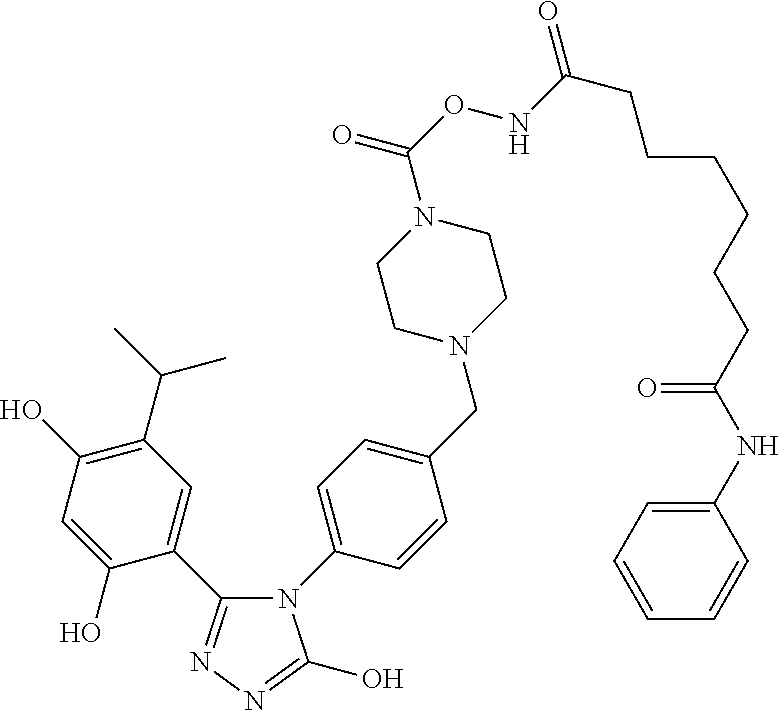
C1(C(C)C)=C(O)C=C(O)C(C2=NN=C(O)N2C2=CC=C(CN3CCN(C(ONC(=O)CCCCCCC(NC4=CC=CC=C4)=O)=O)CC3)C=C2)=C1
